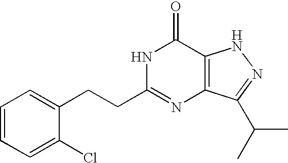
C(CC1=NC2=C(C(=O)N1)NN=C2C(C)C)C1=CC=CC=C1Cl
